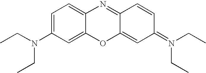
C1=C(N(CC)CC)C=C2C(=C1)N=C1C(=CC(=N(CC)CC)C=C1)O2
